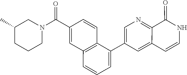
C1(C2=CC=CC3=C2C=CC(C(N2CC(C)CCC2)=O)=C3)=CN=C2C(=C1)C=CNC2=O
